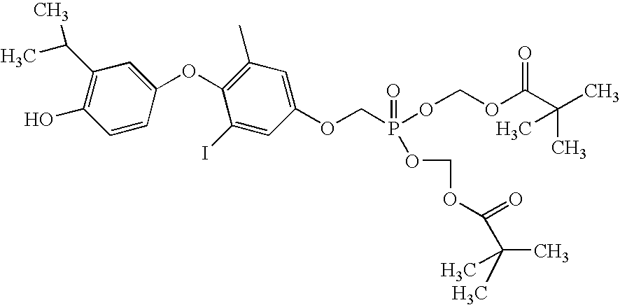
C1(C(C)C)=C(O)C=CC(OC2=C(C)C=C(OCP(OCOC(C(C)(C)C)=O)(=O)OCOC(=O)C(C)(C)C)C=C2I)=C1
